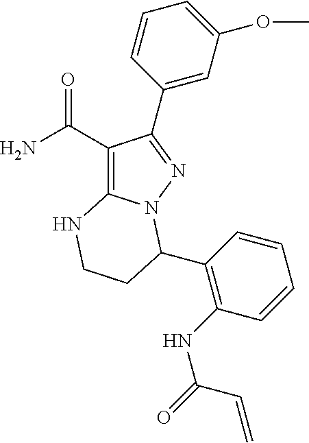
C1(C(=O)N)=C2N(N=C1C1=CC(OC)=CC=C1)C(C1=C(NC(C=C)=O)C=CC=C1)CCN2
